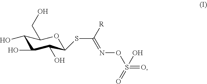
C1(O)C(O)C(O)C(SC(=NOS(=O)(=O)O)[R])OC1CO
